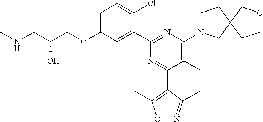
C1=C(OCC(CNC)O)C=C(C2=NC(N3CCC4(C3)CCOC4)=C(C)C(C3=C(C)ON=C3C)=N2)C(Cl)=C1
